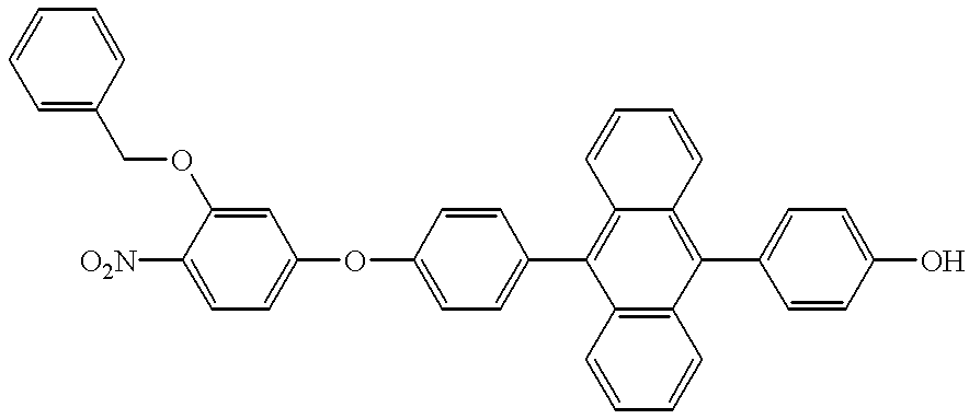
C1=CC=C(COC2=CC(OC3=CC=C(C4=C5C(=C(C6=CC=C(O)C=C6)C6=C4C=CC=C6)C=CC=C5)C=C3)=CC=C2[O2N])C=C1
